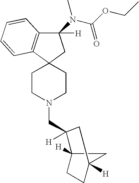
C1CN(CC2([H])C3([H])CCC([H])(C3)C2)CCC12CC(N(C(OCC)=O)C)([H])C1=C2C=CC=C1
